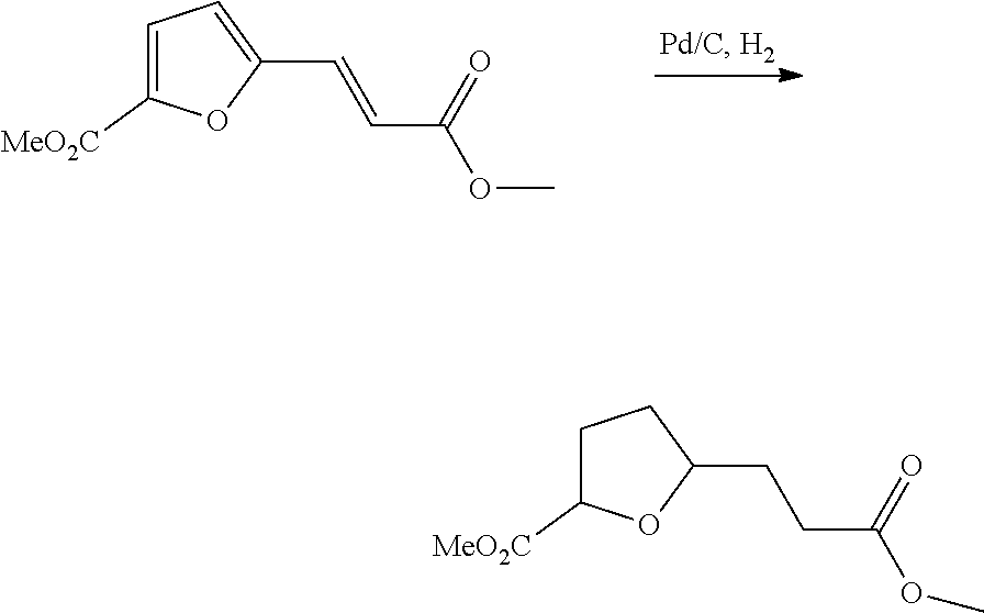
C1=C([MeO2C])OC(C=CC(=O)OC)=C1.C1C([MeO2C])OC(CCC(=O)OC)C1
